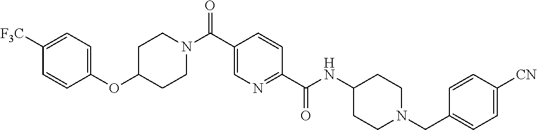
C1CN(C(C2=CN=C(C(=O)NC3CCN(CC4=CC=C([CN])C=C4)CC3)C=C2)=O)CCC1OC1=CC=C([F3C])C=C1
